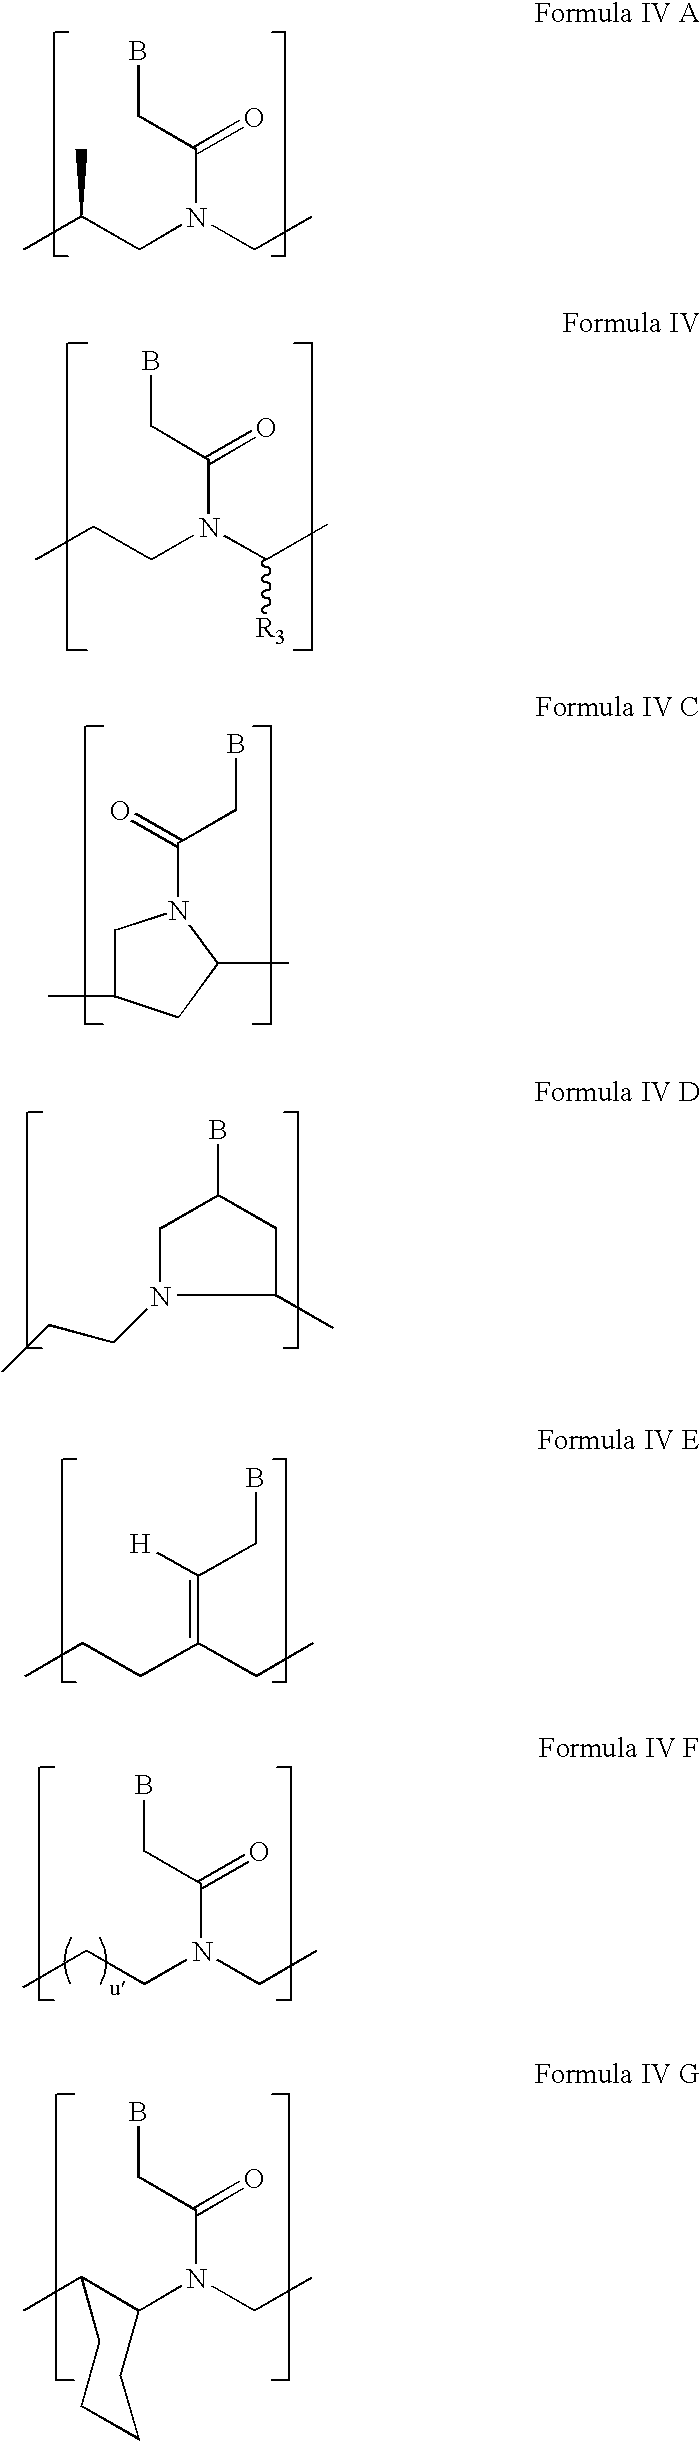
CC(CN(CC)C(CB)=O)C.C1C(C)CC(C)N1C(CB)=O.C1(C)CC(B)CN1CCC.CCCC(CC)=C(CB)[H].CC1C(N(CC)C(=O)CB)CCCC1.CCCN(CC)C(=O)CB.CCCN(C(C)[R3])C(CB)=O
